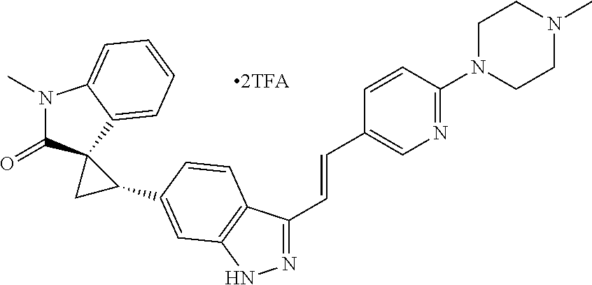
N1(C)C(=O)C2(C3=CC=CC=C13)CC2C1=CC2=C(C(C=CC3=CN=C(N4CCN(C)CC4)C=C3)=NN2)C=C1
